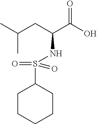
CC(CC(C(O)=O)NS(C1CCCCC1)(=O)=O)C
